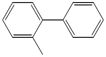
C1=CC=C(C)C(C2=CC=CC=C2)=C1
